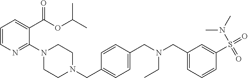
C1=CN=C(N2CCN(CC3=CC=C(CN(CC4=CC=CC(S(=O)(N(C)C)=O)=C4)CC)C=C3)CC2)C(C(=O)OC(C)C)=C1
